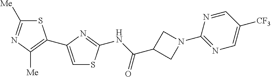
S1C([Me])=NC([Me])=C1C1=CSC(NC(=O)C2CN(C3=NC=C([CF3])C=N3)C2)=N1
